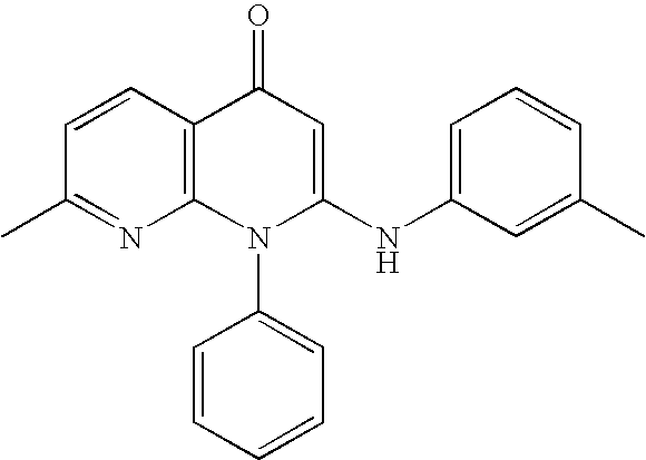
C1(C)=NC2=C(C=C1)C(=O)C=C(NC1=CC=CC(C)=C1)N2C1=CC=CC=C1
